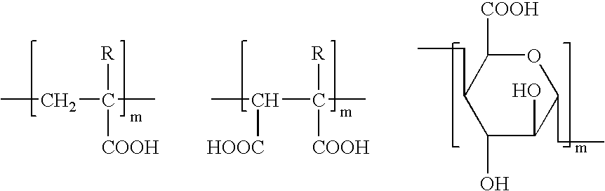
CCC(C)([R])[COOH].CC(C(C)([R])[COOH])[HOOC].C1(O)C(O)C(CC)OC([COOH])C1CC
